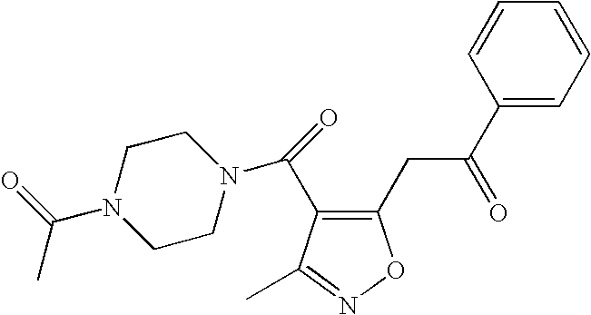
C1(CC(=O)C2=CC=CC=C2)=C(C(=O)N2CCN(C(=O)C)CC2)C(C)=NO1
